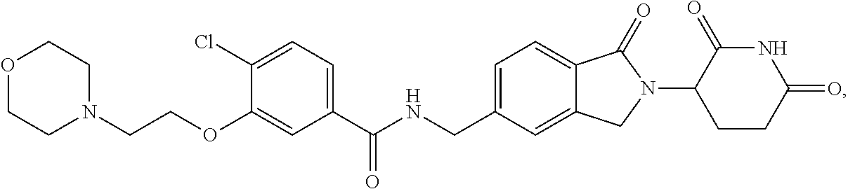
C(NCC1=CC=C2C(=C1)CN(C1CCC(=O)NC1=O)C2=O)(C1=CC=C(Cl)C(OCCN2CCOCC2)=C1)=O
